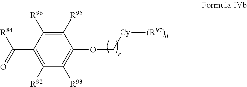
C1([R95])=C([R96])C(C([R84])=O)=C([R92])C([R93])=C1OC[Cy][(R97)u]
